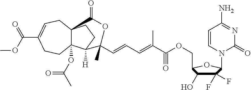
O(CC1C(O)C(F)(F)C(N2C(=O)N=C(N)C=C2)O1)C(C(=CC=CC1(C)C2([H])C3(OC(=O)C)C(CC=C(C(=O)OC)CC3)(CC2)C(=O)O1)C)#O
